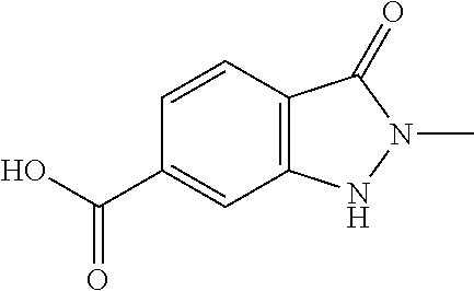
C1=CC2=C(C=C1C(O)=O)NN(C)C2=O
